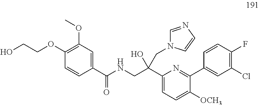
C1(OCCO)=C(OC)C=C(C(NCC(C2=CC=C([OCH3])C(C3=CC(Cl)=C(F)C=C3)=N2)(CN2C=NC=C2)O)=O)C=C1
